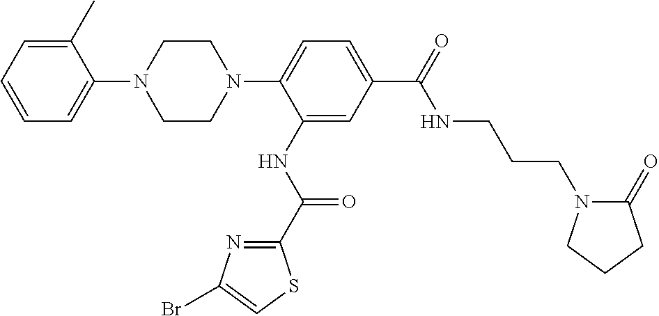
C1=C(C)C(N2CCN(C3=CC=C(C(NCCCN4C(=O)CCC4)=O)C=C3NC(=O)C3=NC(Br)=CS3)CC2)=CC=C1
